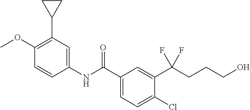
C1(NC(C2=CC=C(Cl)C(C(CCCO)(F)F)=C2)=O)=CC(C2CC2)=C(OC)C=C1
